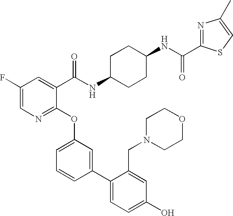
C1(F)=CN=C(OC2=CC=CC(C3=CC=C(O)C=C3CN3CCOCC3)=C2)C(C(NC2CCC(NC(=O)C3=NC(C)=CS3)CC2)=O)=C1
